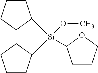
O(C)[Si](C1CCCO1)(C1CCCC1)C1CCCC1
